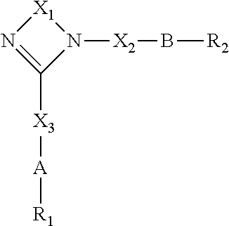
[X1]1N=C([X3][A][R1])N1[X2]B[R2]
